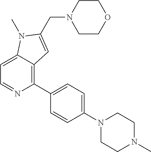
C1=C2C(=C(C3=CC=C(N4CCN(C)CC4)C=C3)N=C1)C=C(CN1CCOCC1)N2C
